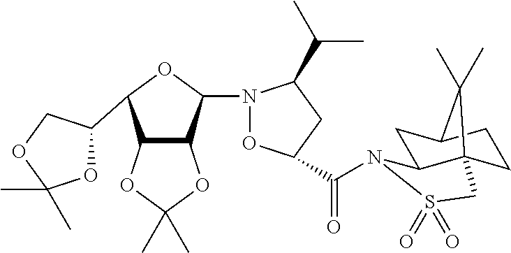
C12C(C(N3OC(C(=O)N4C5C6(CCC(C5)C6(C)C)CS4(=O)=O)CC3C(C)C)OC1C1OC(C)(C)OC1)OC(C)(C)O2
